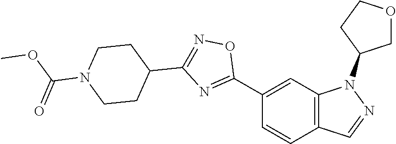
C1(C2=NC(C3CCN(C(=O)OC)CC3)=NO2)=CC2=C(C=C1)C=NN2C1COCC1
